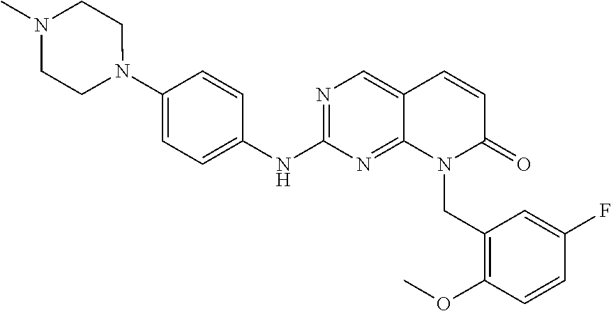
N1(C2=CC=C(NC3=NC=C4C(=N3)N(CC3=C(OC)C=CC(F)=C3)C(=O)C=C4)C=C2)CCN(C)CC1
